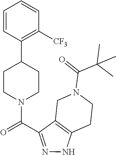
C1CN(C(=O)C2=NNC3=C2CN(C(=O)C(C)(C)C)CC3)CCC1C1=C([CF3])C=CC=C1
